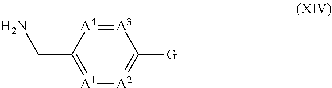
[A3]1=[A4]C(CN)=[A1][A2]=C1[G]
